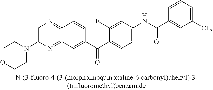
C1OCCN(C2=CN=C3C(=N2)C=C(C(C2=CC=C(NC(=O)C4=CC([CF3])=CC=C4)C=C2F)=O)C=C3)C1
